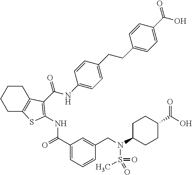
C1CC2=C(CC1)SC(NC(=O)C1=CC=CC(CN(S(=O)(=O)C)C3CCC(C(O)=O)CC3)=C1)=C2C(NC1=CC=C(CCC2=CC=C(C(O)=O)C=C2)C=C1)=O
